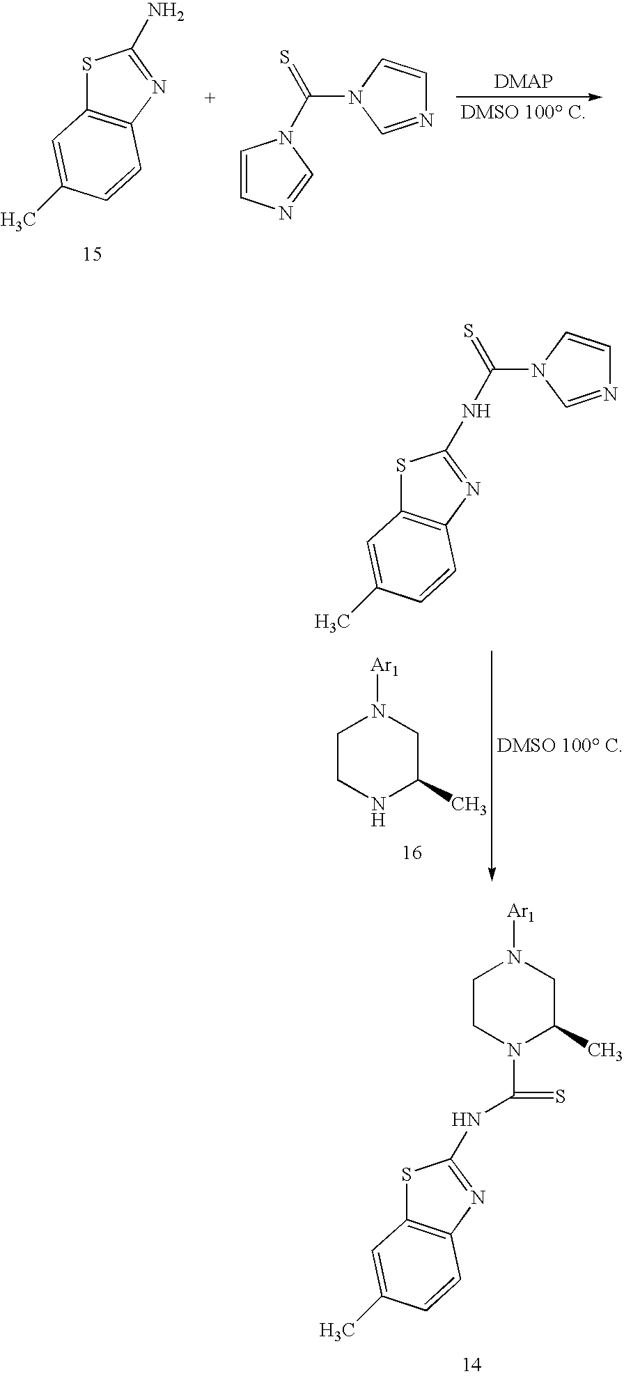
NC1=NC2=C(S1)C=C(C)C=C2.C(N1C=CN=C1)(=S)N1C=NC=C1.N(C1=NC2=C(S1)C=C(C)C=C2)C(=S)N1CCN([Ar1])CC1C.C1CNC(C)CN1[Ar1].C(NC1=NC2=C(S1)C=C(C)C=C2)(=S)N1C=NC=C1
